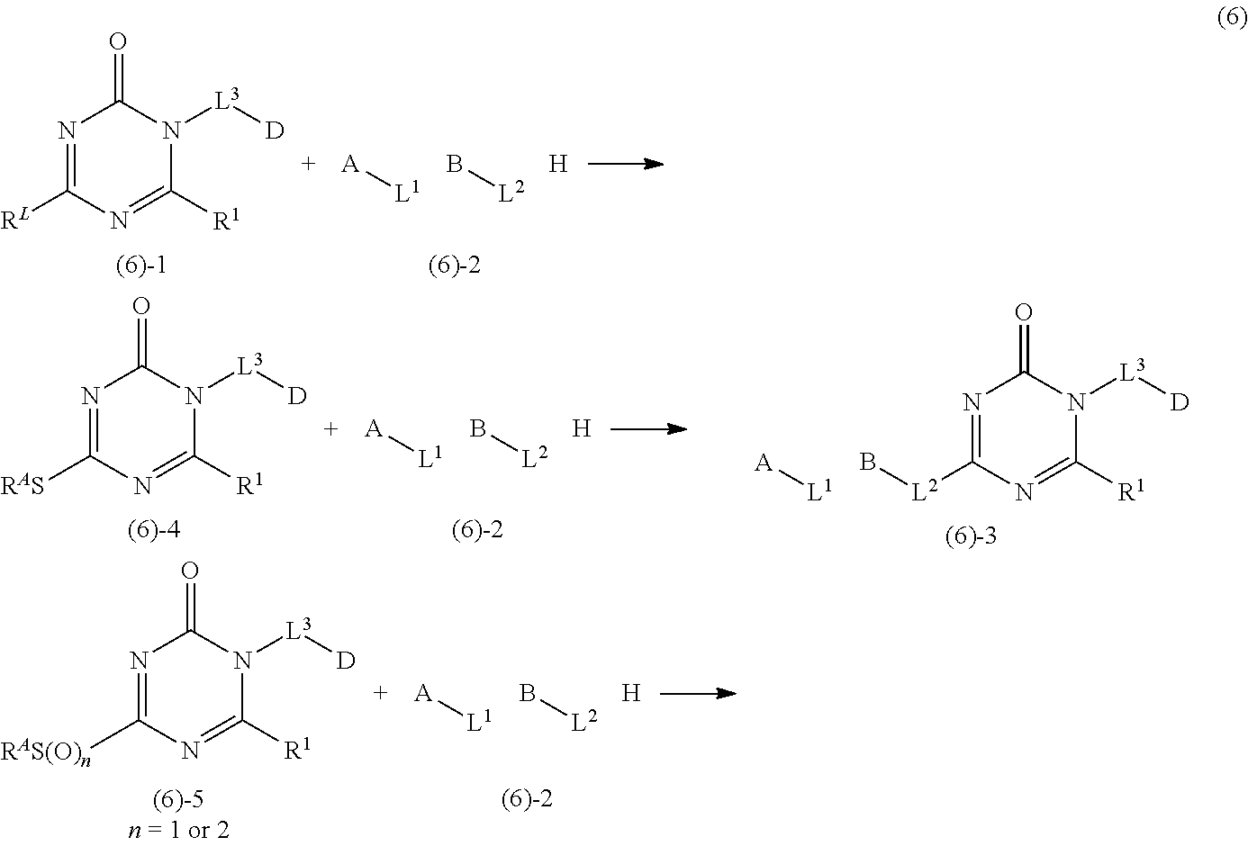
N1=C([L2]B)N=C([R1])N([L3][D])C1=O.[L1][A].[H].[L1][A].[L2]B.[H].[L1][A].[L2]B.[H].[L1][A].[L2]B.N1=C([RL])N=C([R1])N([L3][D])C1=O.N1=C([RAS])N=C([R1])N([L3][D])C1=O.N1=C([RAS(O)n])N=C([R1])N([L3][D])C1=O
